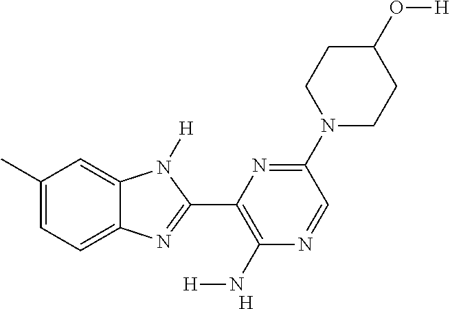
[H].C1(C)=CC=C2C(=C1)N([H])C(C1=C(N[H])N=CC(N3CCC(O[H])CC3)=N1)=N2
